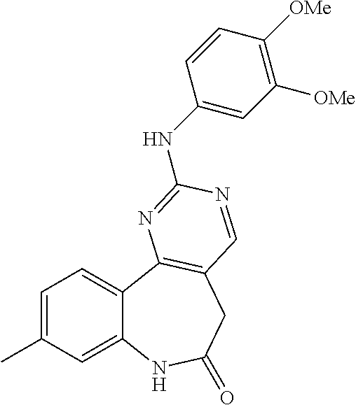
CC1=CC=C2C(=C1)NC(=O)CC1=C2N=C(NC2=CC([OMe])=C([OMe])C=C2)N=C1
